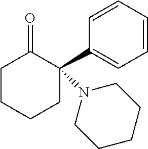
C1CCCC(C2=CC=CC=C2)(N2CCCCC2)C1=O
